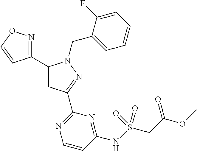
C1(C2=NOC=C2)=CC(C2=NC=CC(NS(CC(OC)=O)(=O)=O)=N2)=NN1CC1=CC=CC=C1F
